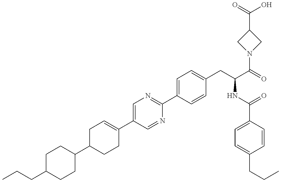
C1(C2CCC(C3=CN=C(C4=CC=C(CC(NC(=O)C5=CC=C(CCC)C=C5)C(N5CC(C(O)=O)C5)=O)C=C4)N=C3)=CC2)CCC(CCC)CC1
